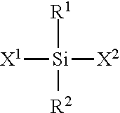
[R1][Si]([R2])([X1])[X2]
